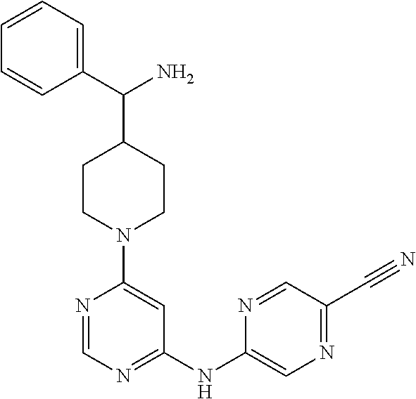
N1=CN=C(NC2=CN=C(C#N)C=N2)C=C1N1CCC(C(C2=CC=CC=C2)N)CC1
